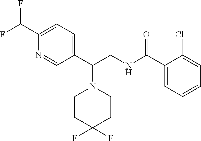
C1(C(CNC(C2=CC=CC=C2Cl)=O)N2CCC(F)(F)CC2)=CC=C(C(F)F)N=C1
